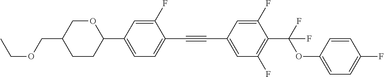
C(C1=CC(F)=C(C(F)(OC2=CC=C(F)C=C2)F)C(F)=C1)#CC1=CC=C(C2OCC(COCC)CC2)C=C1F
